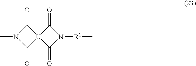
CN1C(=O)[U]2(C1=O)C(=O)N([R1]C)C2=O
